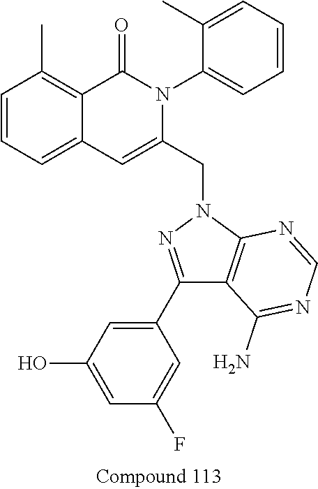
C1=CC=C2C(=C1C)C(=O)N(C1=CC=CC=C1C)C(CN1N=C(C3=CC(O)=CC(F)=C3)C3=C1N=CN=C3N)=C2
